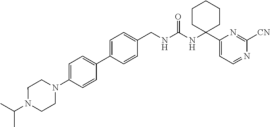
C(C)(C)N1CCN(C2=CC=C(C3=CC=C(CNC(=O)NC4(C5=CC=NC([CN])=N5)CCCCC4)C=C3)C=C2)CC1
